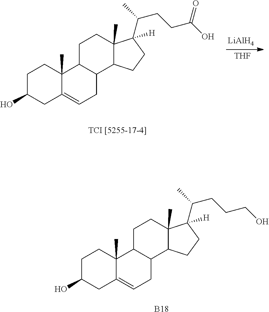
C1C(O)CC2=CCC3C(C2(C)C1)CCC1(C)C3CCC1(C(CCC(O)=O)C)[H].[TCI [5255-17-4]].[LiAlH4].[THF].C1C(O)CC2=CCC3C(C2(C)C1)CCC1(C)C3CCC1(C(CCCO)C)[H].[B18]
